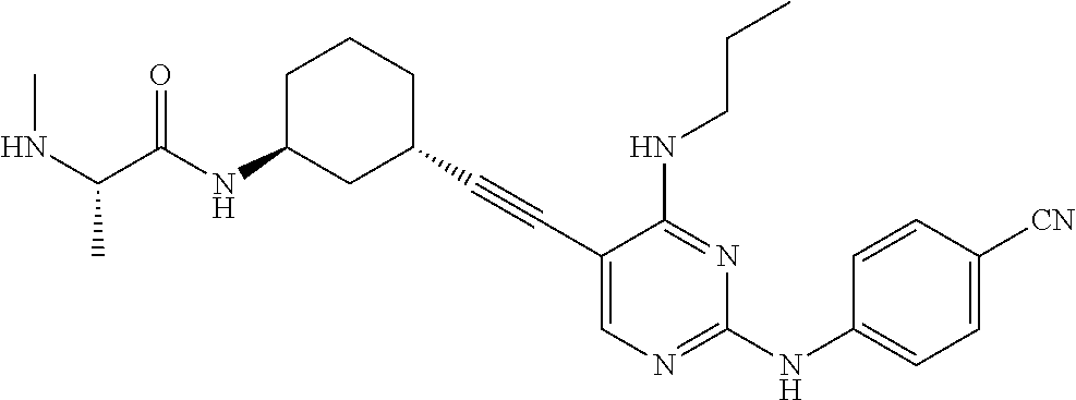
C1(C#CC2CCCC(NC(=O)C(NC)C)C2)=CN=C(NC2=CC=C([CN])C=C2)N=C1NCCC
